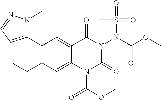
C1(C2=CC=NN2C)=C(C(C)C)C=C2C(=C1)C(=O)N(N(S(C)(=O)=O)C(=O)OC)C(=O)N2C(OC)=O
